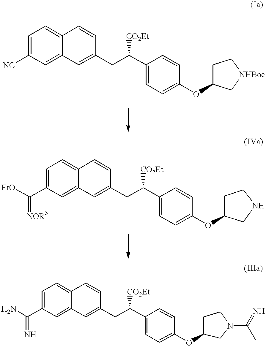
C1=C([NC])C=C2C(=C1)C=CC(CC(C1=CC=C(OC3CC[NHBoc]C3)C=C1)[CO2Et])=C2.C1=C(C(=[NOR3])[EtO])C=C2C(=C1)C=CC(CC(C1=CC=C(OC3CCNC3)C=C1)[CO2Et])=C2.C1=C(C(=N)N)C=C2C(=C1)C=CC(CC(C1=CC=C(OC3CN(C(=N)C)CC3)C=C1)[CO2Et])=C2
